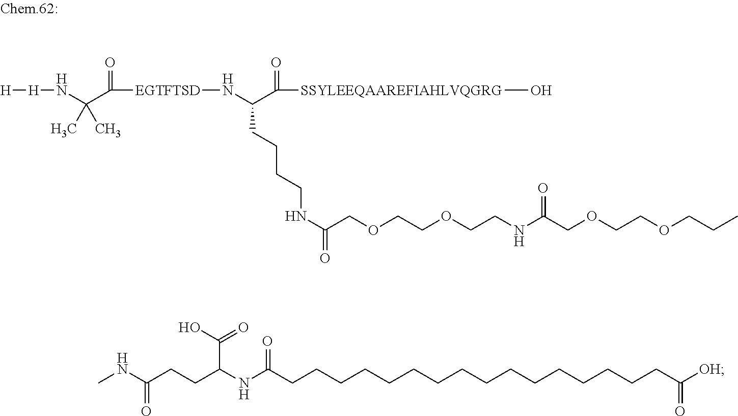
N(C(COCCOCCNC(COCCOCCC)=O)=O)CCCCC(N[EGTFTSD]C(C(N[H][H])(C)C)=O)C([SSYLEEQAAREFIAHLVQGRG]O)=O.N(C(CCC(NC(CCCCCCCCCCCCCCCCC([OH])=O)=O)C(O)=O)=O)C
